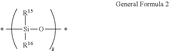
C[Si]([R15])([R16])OC
